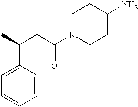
C1=CC(C(C)CC(N2CCC(N)CC2)=O)=CC=C1
